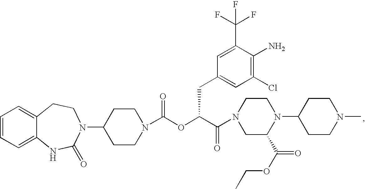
C1=CC=C2C(=C1)CCN(C1CCN(C(OC(C(=O)N3CC(C(OCC)=O)N(C4CCN(C)CC4)CC3)CC3=CC(Cl)=C(N)C(C(F)(F)F)=C3)=O)CC1)C(=O)N2
